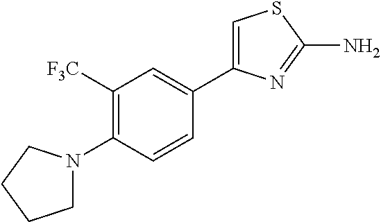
C1([F3C])=C(N2CCCC2)C=CC(C2=CSC(N)=N2)=C1
